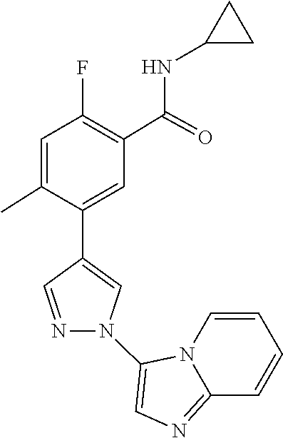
N12C(=NC=C1N1C=C(C3=CC(C(NC4CC4)=O)=C(F)C=C3C)C=N1)C=CC=C2
